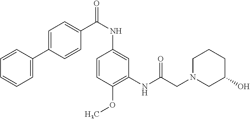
C1=CC(C2=CC=C(C(NC3=CC(NC(CN4CC(O)CCC4)=O)=C(OC)C=C3)=O)C=C2)=CC=C1
